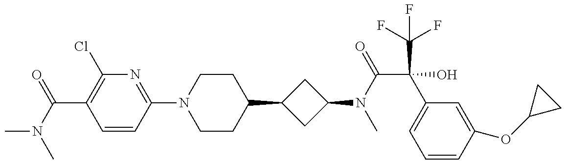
CN(C)C(C1=C(Cl)N=C(N2CCC(C3CC(N(C)C(C(O)(C(F)(F)F)C4=CC=CC(OC5CC5)=C4)=O)C3)CC2)C=C1)=O
